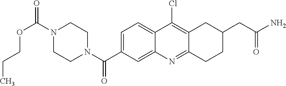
N1(C(OCCC)=O)CCN(C(=O)C2=CC=C3C(=C2)N=C2C(=C3Cl)CC(CC(N)=O)CC2)CC1
